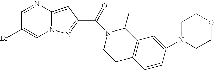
N1=CC(Br)=CN2C1=CC(C(=O)N1CCC3=C(C1C)C=C(N1CCOCC1)C=C3)=N2
